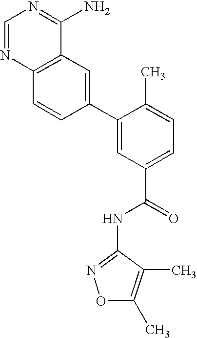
C1=NC2=C(C(N)=N1)C=C(C1=CC(C(=O)NC3=NOC(C)=C3C)=CC=C1C)C=C2
